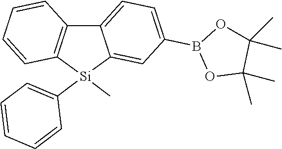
C12=C([Si](C3=CC=CC=C3)(C)C3=CC(B4OC(C)(C)C(C)(C)O4)=CC=C13)C=CC=C2
